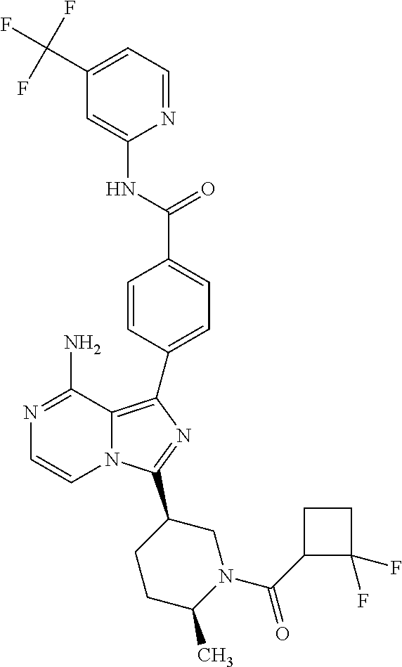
N1=C(N)C2=C(C3=CC=C(C(=O)NC4=CC(C(F)(F)F)=CC=N4)C=C3)N=C(C3CCC(C)N(C(=O)C4C(F)(F)CC4)C3)N2C=C1
